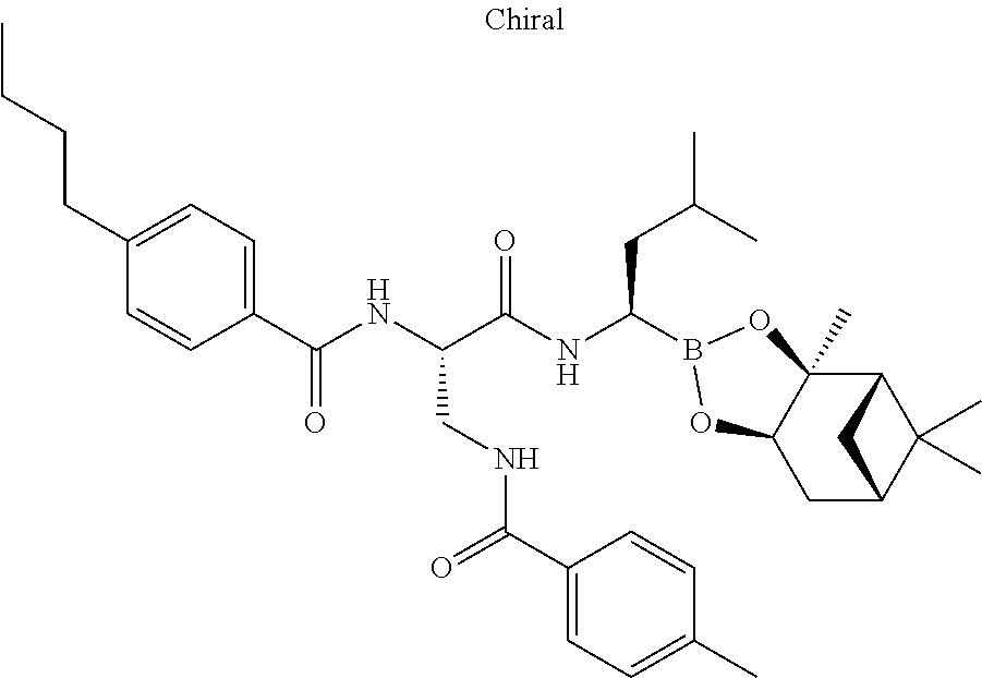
C(C1=CC=C(C(NC(C(NC(CC(C)C)B2OC3(C)C4C(C)(C)C(CC3O2)C4)=O)CNC(C2=CC=C(C)C=C2)=O)=O)C=C1)CCC
